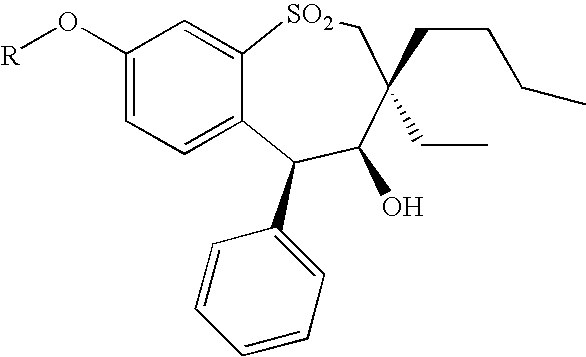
C1(O[R])=CC=C2C(=C1)[SO2]CC(CC)(CCCC)C(O)C2C1=CC=CC=C1
